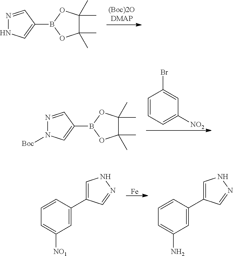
N1=CC(B2OC(C)(C)C(C)(C)O2)=CN1.C1=CC=C([NO2])C=C1Br.N1=CC(B2OC(C)(C)C(C)(C)O2)=CN1[Boc].[Fe].C1=CC=C([NO1])C=C1C1=CNN=C1.C1=CC=C(N)C=C1C1=CNN=C1
